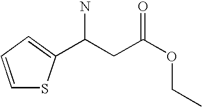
C1=CC=C(C(CC(OCC)=O)N)S1
